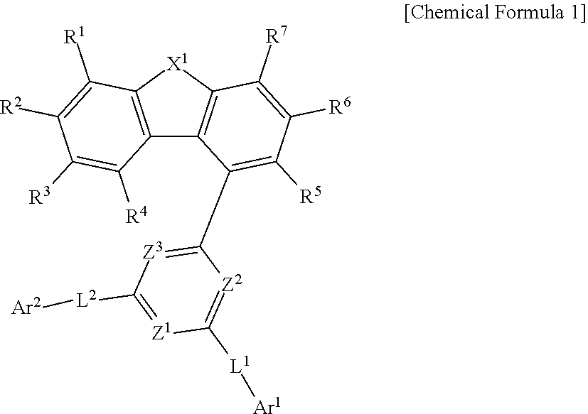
C12=C([X1]C3=C1C(C1=[Z3]C([L2][Ar2])=[Z1]C([L1][Ar1])=[Z2]1)=C([R5])C([R6])=C3[R7])C([R1])=C([R2])C([R3])=C2[R4]
